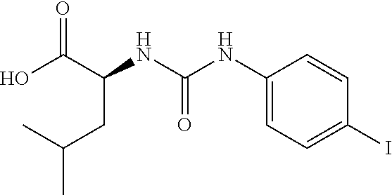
OC(C(NC(NC1=CC=C(I)C=C1)=O)CC(C)C)=O
